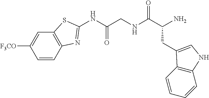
C12=C(C=CC([F3CO])=C1)N=C(NC(CNC(C(N)CC1=CNC3=C1C=CC=C3)=O)=O)S2
